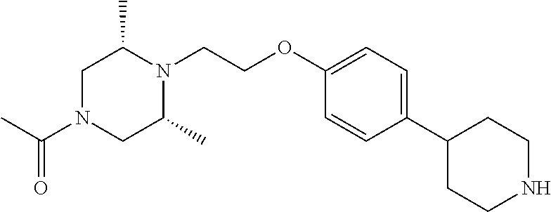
C1(C2CCNCC2)=CC=C(OCCN2C(C)CN(C(C)=O)CC2C)C=C1
